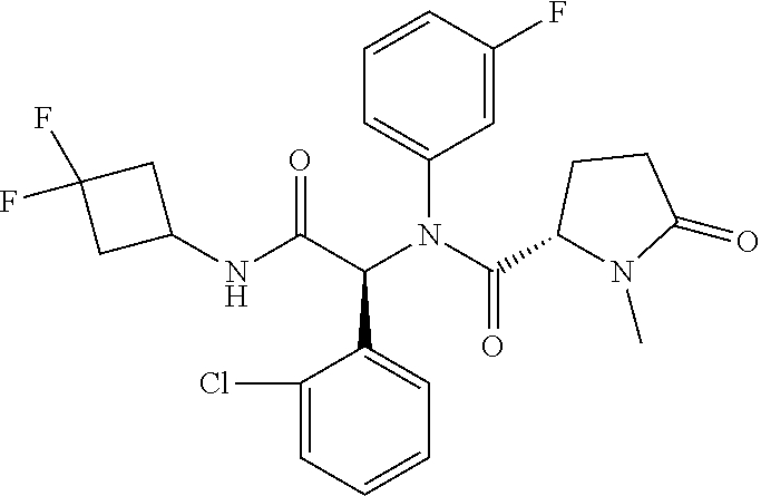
C1=CC(F)=CC(N(C(C2N(C)C(=O)CC2)=O)C(C(NC2CC(F)(F)C2)=O)C2=CC=CC=C2Cl)=C1
